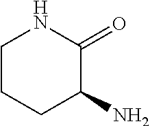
C1CCC(N)C(=O)N1
